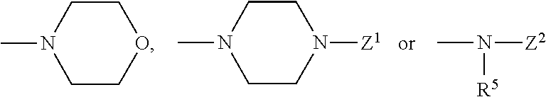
CN1CCOCC1.CN1CCN([Z1])CC1.CN([Z2])[R5]
